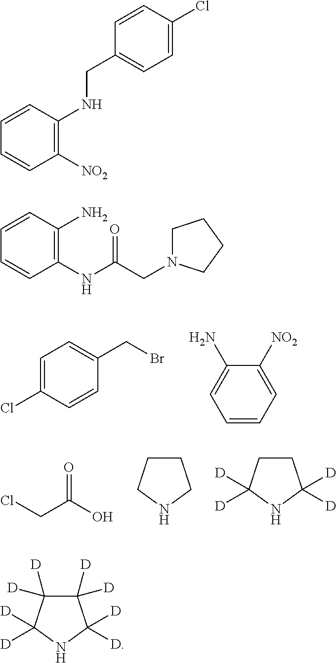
C1=C(Cl)C=CC(CBr)=C1.C1(N)=CC=CC=C1[NO2].ClCC(O)=O.C1CCNC1.C1CC([D])([D])NC1([D])[D].C1=CC=CC([NO2])=C1NCC1=CC=C(Cl)C=C1.C1=CC=CC(NC(CN2CCCC2)=O)=C1N.C1([D])([D])C([D])([D])C([D])([D])NC1([D])[D]
